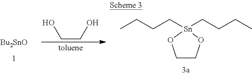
[Bu2SnO].C(CO)O.C1CO[Sn](CCCC)(CCCC)O1
